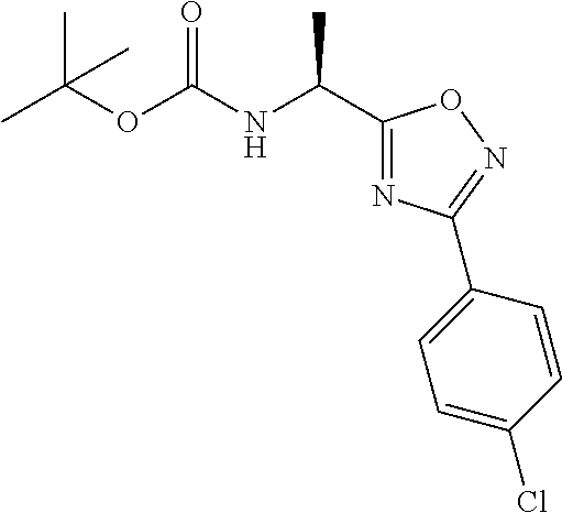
C1=C(Cl)C=CC(C2=NOC(C(NC(=O)OC(C)(C)C)C)=N2)=C1
